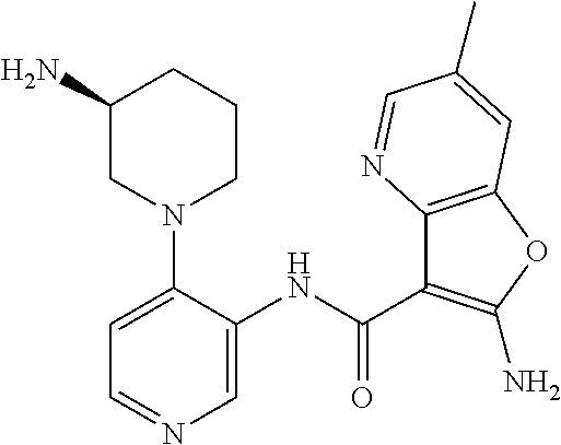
C1(N)CN(C2=CC=NC=C2NC(=O)C2=C(N)OC3=C2N=CC(C)=C3)CCC1
